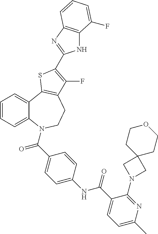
C1=CC=C2C(=C1)C1=C(CCN2C(=O)C2=CC=C(NC(=O)C3=CC=C(C)N=C3N3CC4(C3)CCOCC4)C=C2)C(F)=C(C2=NC3=C(N2)C(F)=CC=C3)S1
